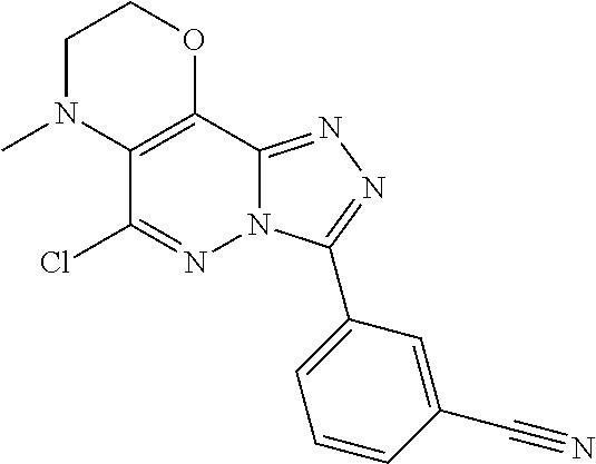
C1N(C)C2=C(OC1)C1=NN=C(C3=CC=CC(C#N)=C3)N1N=C2Cl
